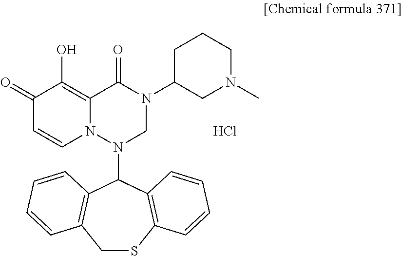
Cl.C12=C(O)C(=O)C=CN1N(C1C3=C(CSC4=C1C=CC=C4)C=CC=C3)CN(C1CN(C)CCC1)C2=O
